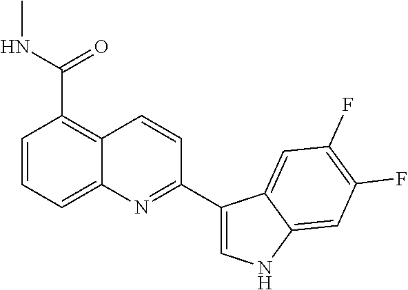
C12=CC=CC(C(NC)=O)=C1C=CC(C1=CNC3=CC(F)=C(F)C=C13)=N2
